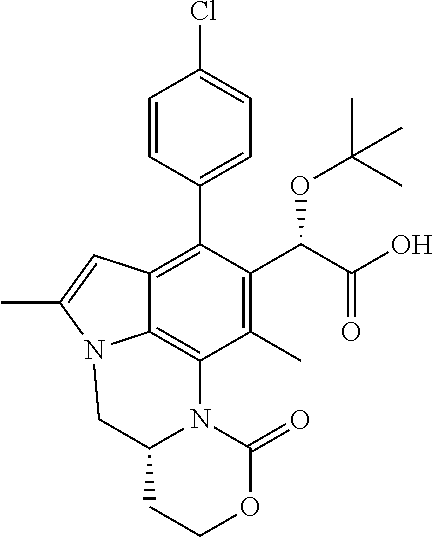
C1=CC(C2=C3C4=C(C(C)=C2C(C(=O)O)OC(C)(C)C)N2C(CN4C(C)=C3)CCOC2=O)=CC=C1Cl
